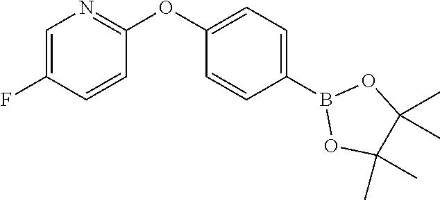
C1(B2OC(C)(C)C(C)(C)O2)=CC=C(OC2=NC=C(F)C=C2)C=C1
